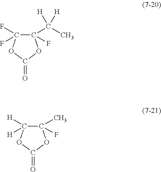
C1(C(C)([H])[H])(F)C(F)(F)OC(=O)O1.C1(C)(F)C([H])([H])OC(=O)O1
